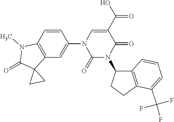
C1(N2C(=O)N(C3C4=C(CC3)C(C(F)(F)F)=CC=C4)C(=O)C(C(O)=O)=C2)=CC2=C(C=C1)N(C)C(=O)C21CC1
